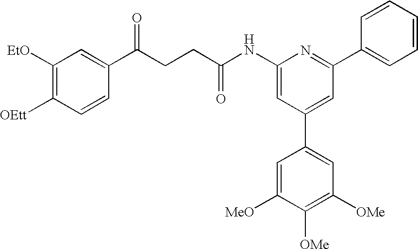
C1(NC(CCC(C2=CC([EtO])=C([OEtt])C=C2)=O)=O)=CC(C2=CC([OMe])=C([OMe])C([MeO])=C2)=CC(C2=CC=CC=C2)=N1
